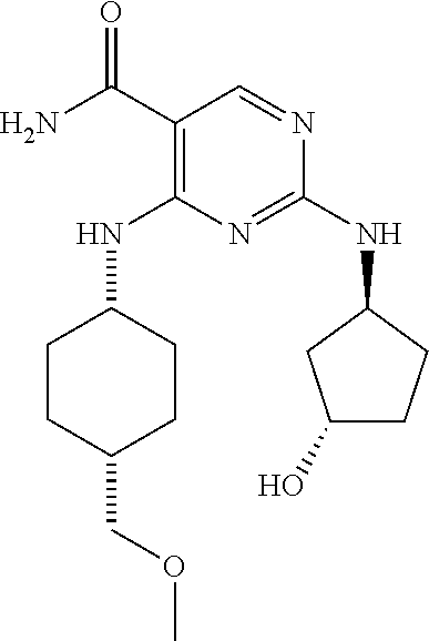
O=C(C1=C(NC2CCC(COC)CC2)N=C(NC2CC(O)CC2)N=C1)N
